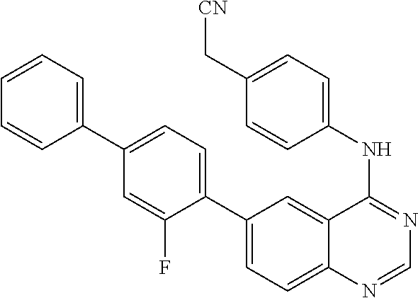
C1(NC2=NC=NC3=CC=C(C4=CC=C(C5=CC=CC=C5)C=C4F)C=C32)=CC=C(C[CN])C=C1
